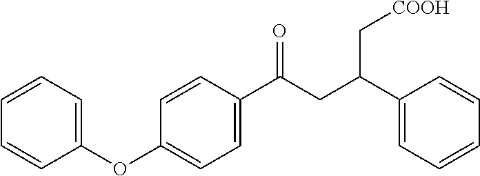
C1=CC(C(CC(C2=CC=CC=C2)C[COOH])=O)=CC=C1OC1=CC=CC=C1
